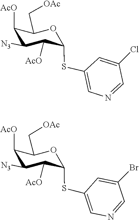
C1([AcO])C(SC2=CN=CC(Cl)=C2)OC(C[OAc])C([AcO])C1[N3].C1([AcO])C(SC2=CN=CC(Br)=C2)OC(C[OAc])C([AcO])C1[N3]
